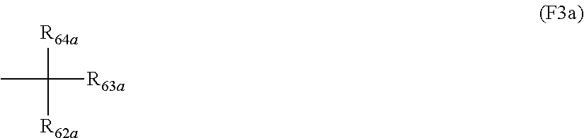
CC([R64a])([R63a])[R62a]
